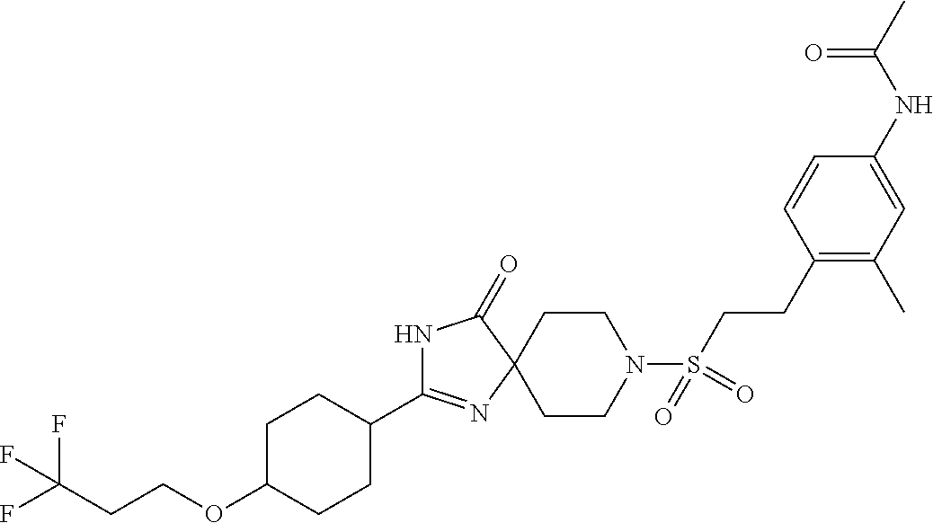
N1C(C2CCC(OCCC(F)(F)F)CC2)=NC2(C1=O)CCN(S(CCC1=C(C)C=C(NC(C)=O)C=C1)(=O)=O)CC2
